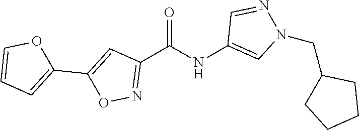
C1(C(NC2=CN(CC3CCCC3)N=C2)=O)=NOC(C2=CC=CO2)=C1
